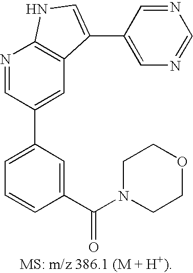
C1=C(C2=CC3=C(N=C2)NC=C3C2=CN=CN=C2)C=C(C(=O)N2CCOCC2)C=C1
